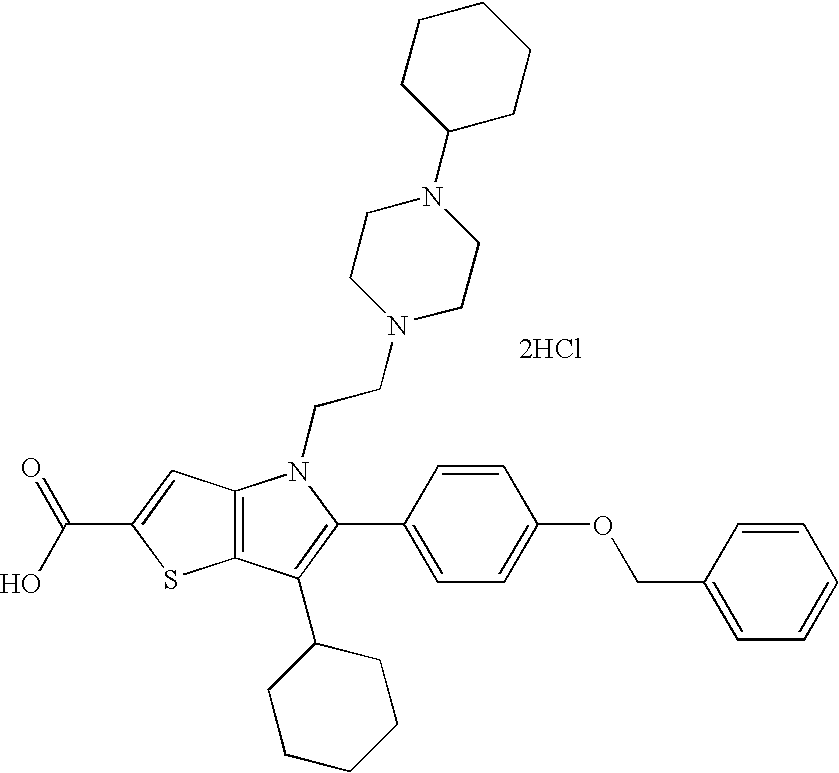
C12=C(C(C3CCCCC3)=C(C3=CC=C(OCC4=CC=CC=C4)C=C3)N1CCN1CCN(C3CCCCC3)CC1)SC(C(O)=O)=C2.[2HCl]
